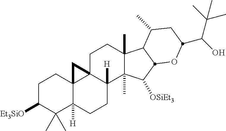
C1C([Et3SiO])C(C)(C)C2([H])C3(C1)C1(C([H])(CC2)C2(C)C(C)(CC1)C1C(C)CC(C(C(C)(C)C)O)OC1C2[OSiEt3])C3
